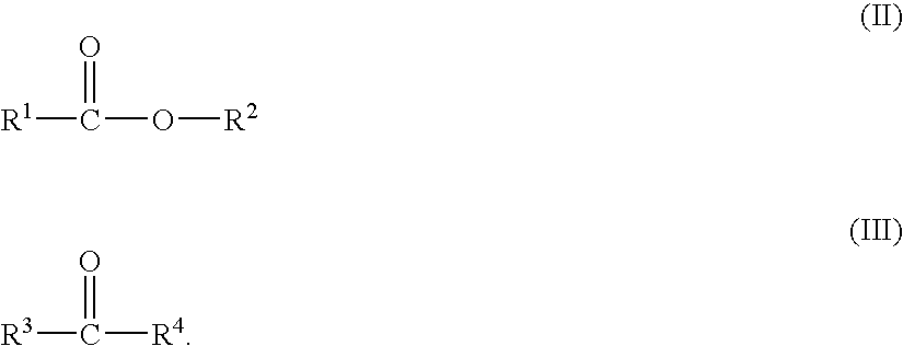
[R1]C(=O)O[R2].[R3]C(=O)[R4]
